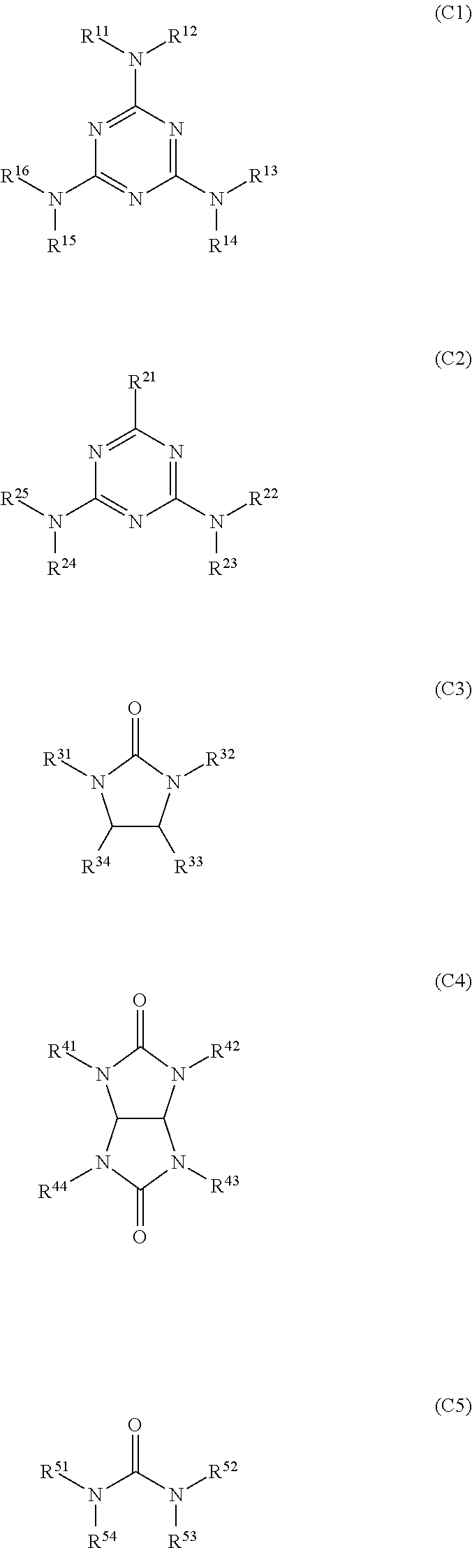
C1(N([R13])[R14])=NC(N([R11])[R12])=NC(N([R16])[R15])=N1.C1(N([R22])[R23])=NC([R21])=NC(N([R25])[R24])=N1.C1([R34])C([R33])N([R32])C(=O)N1[R31].C12C(N([R42])C(=O)N1[R41])N([R43])C(=O)N2[R44].O=C(N([R52])[R53])N([R51])[R54]
